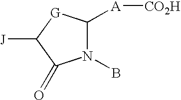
N1(B)C([A][CO2H])[G]C([J])C1=O
